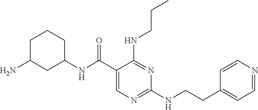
C1C(N)CC(NC(C2=CN=C(NCCC3=CC=NC=C3)N=C2NCCC)=O)CC1
